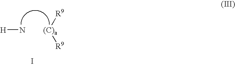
[H]N.[(C)a]([R9])[R9].I
